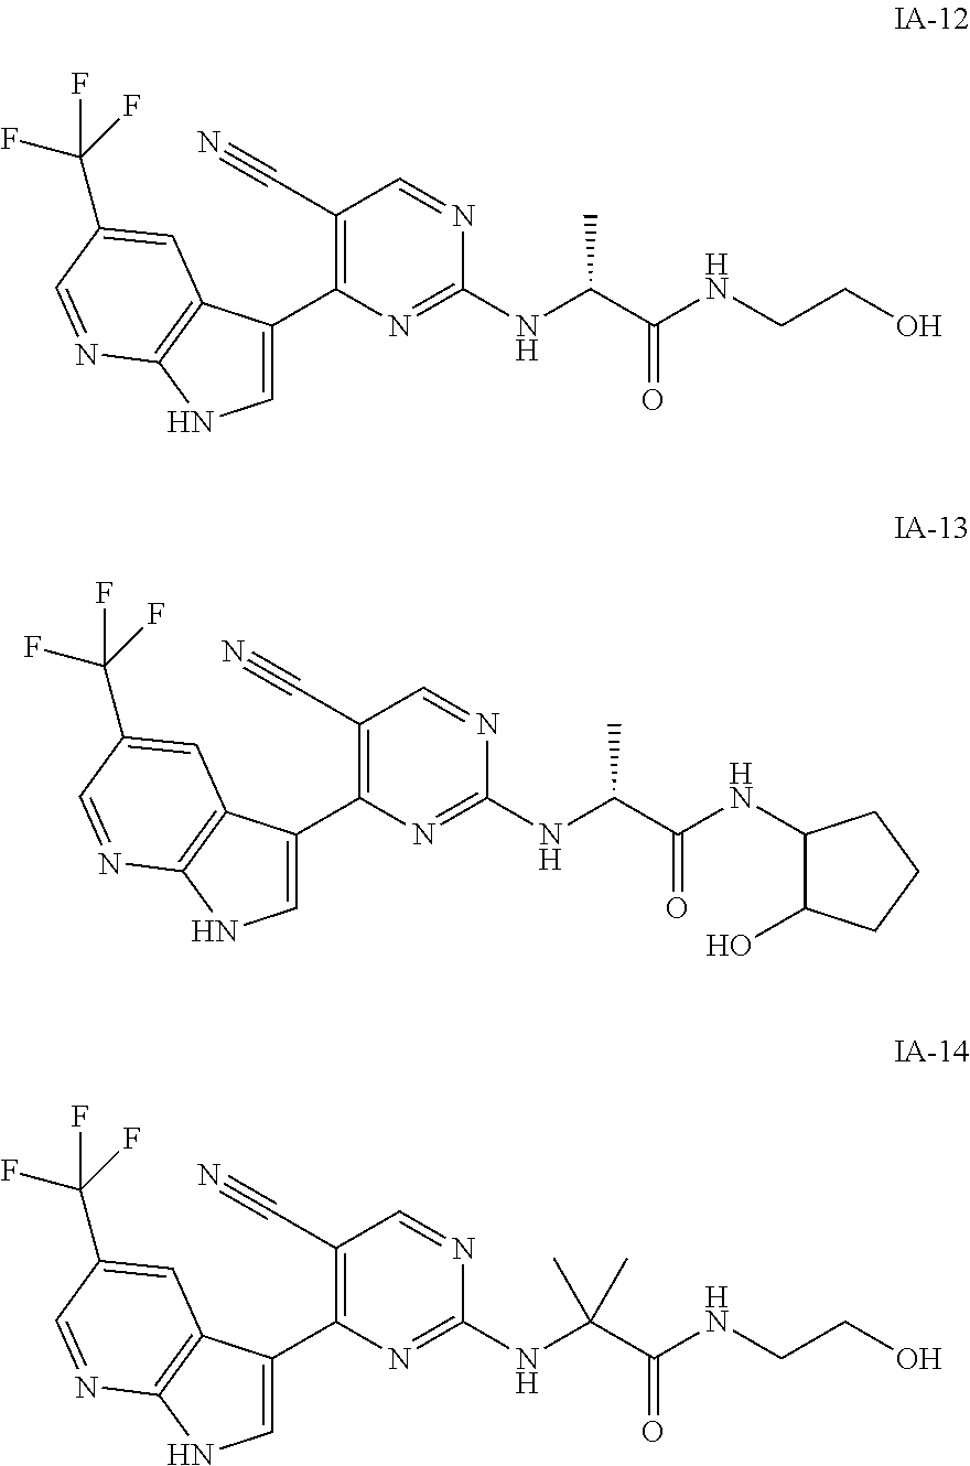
C1=C(C2=C(C#N)C=NC(NC(C(NC3C(O)CCC3)=O)C)=N2)C2=C(N1)N=CC(C(F)(F)F)=C2.C1=C(C2=C(C#N)C=NC(NC(C(NCCO)=O)C)=N2)C2=C(N1)N=CC(C(F)(F)F)=C2.C1=C(C2=C(C#N)C=NC(NC(C(NCCO)=O)(C)C)=N2)C2=C(N1)N=CC(C(F)(F)F)=C2
